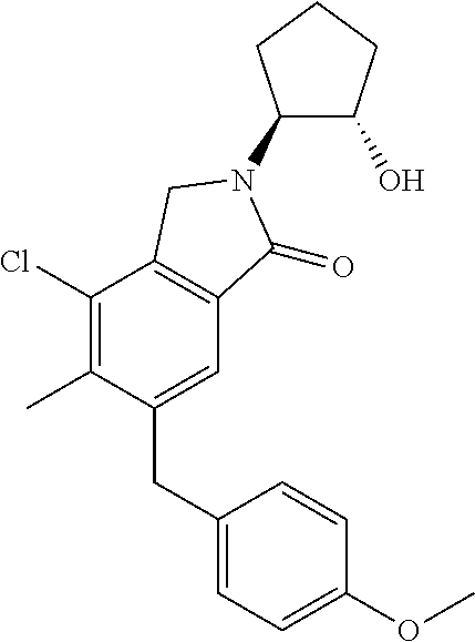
C1(N2C(=O)C3=C(C(Cl)=C(C)C(CC4=CC=C(OC)C=C4)=C3)C2)C(O)CCC1
